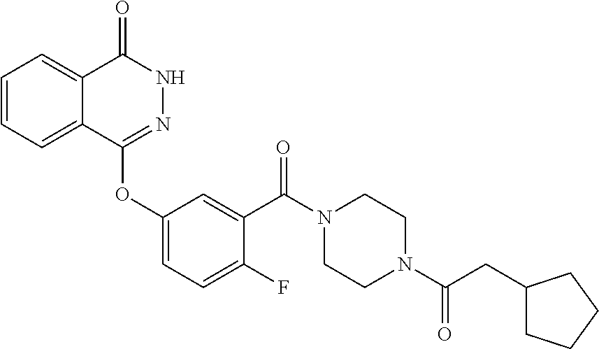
C1=CC=C2C(=C1)C(=O)NN=C2OC1=CC=C(F)C(C(N2CCN(C(CC3CCCC3)=O)CC2)=O)=C1
